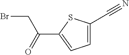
C(C1=CC=C(C(=O)CBr)S1)#N
